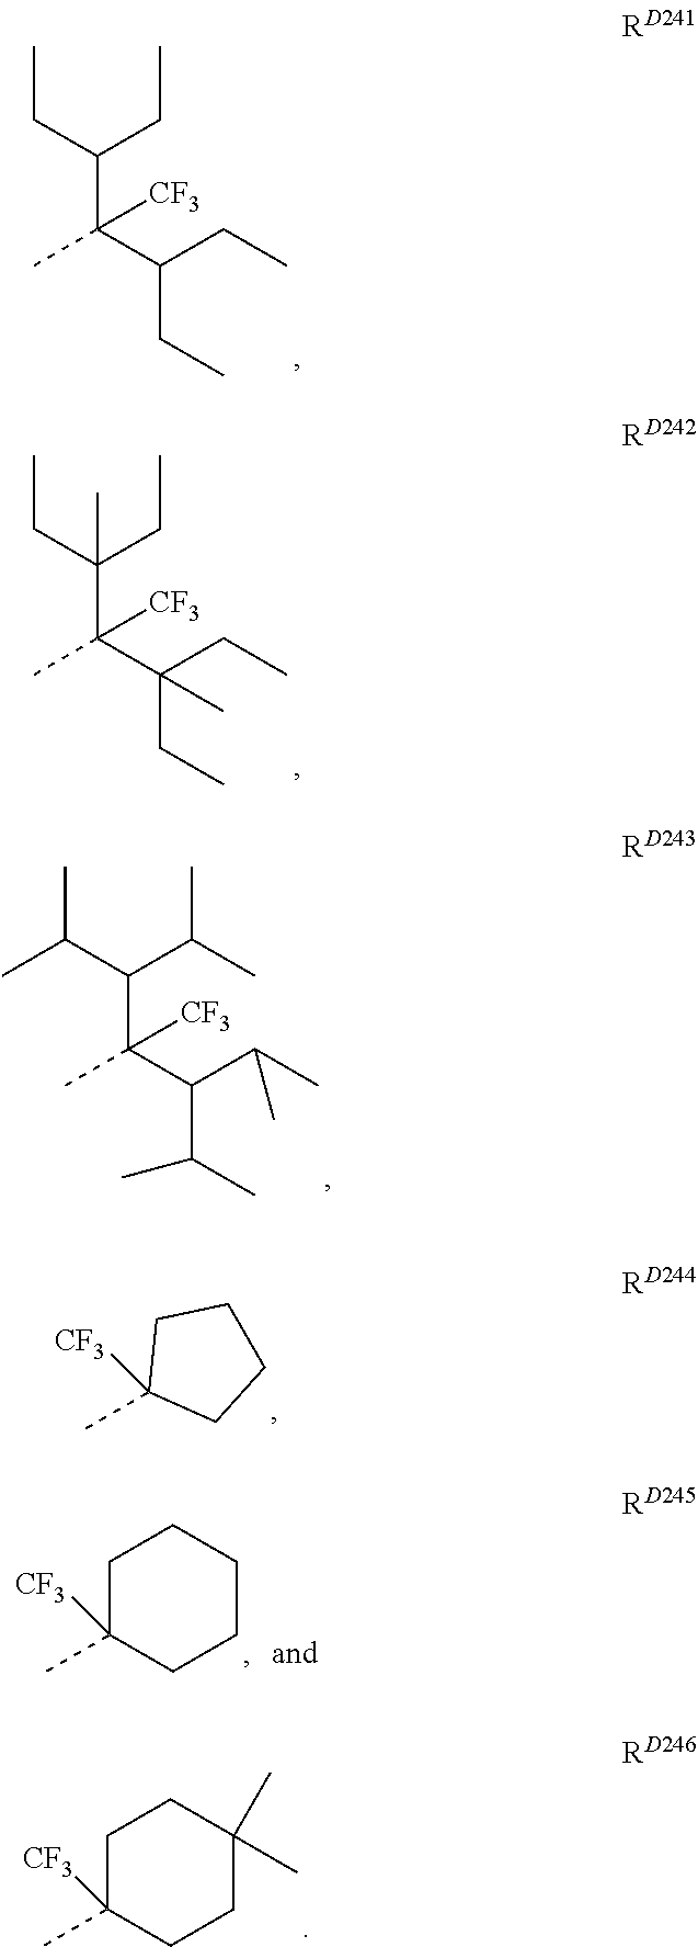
C(C(C(CC)CC)([CF3])C)(CC)CC.C(C(C(CC)(CC)C)([CF3])C)(CC)(CC)C.C(C(C(C(C)C)C(C)C)([CF3])C)(C(C)C)C(C)C.CC1([CF3])CCCC1.C1C([CF3])(C)CCCC1.C1C([CF3])(C)CCC(C)(C)C1
